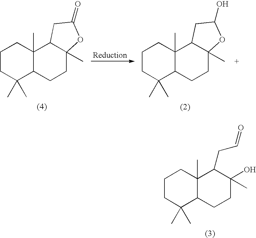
C1CC(C)(C)C2C(C)(C1)C1C(C)(CC2)OC(=O)C1.C1CC(C)(C)C2C(C)(C1)C1C(C)(CC2)OC(O)C1.C1CC(C)(C)C2C(C)(C1)C(CC=O)C(C)(O)CC2
